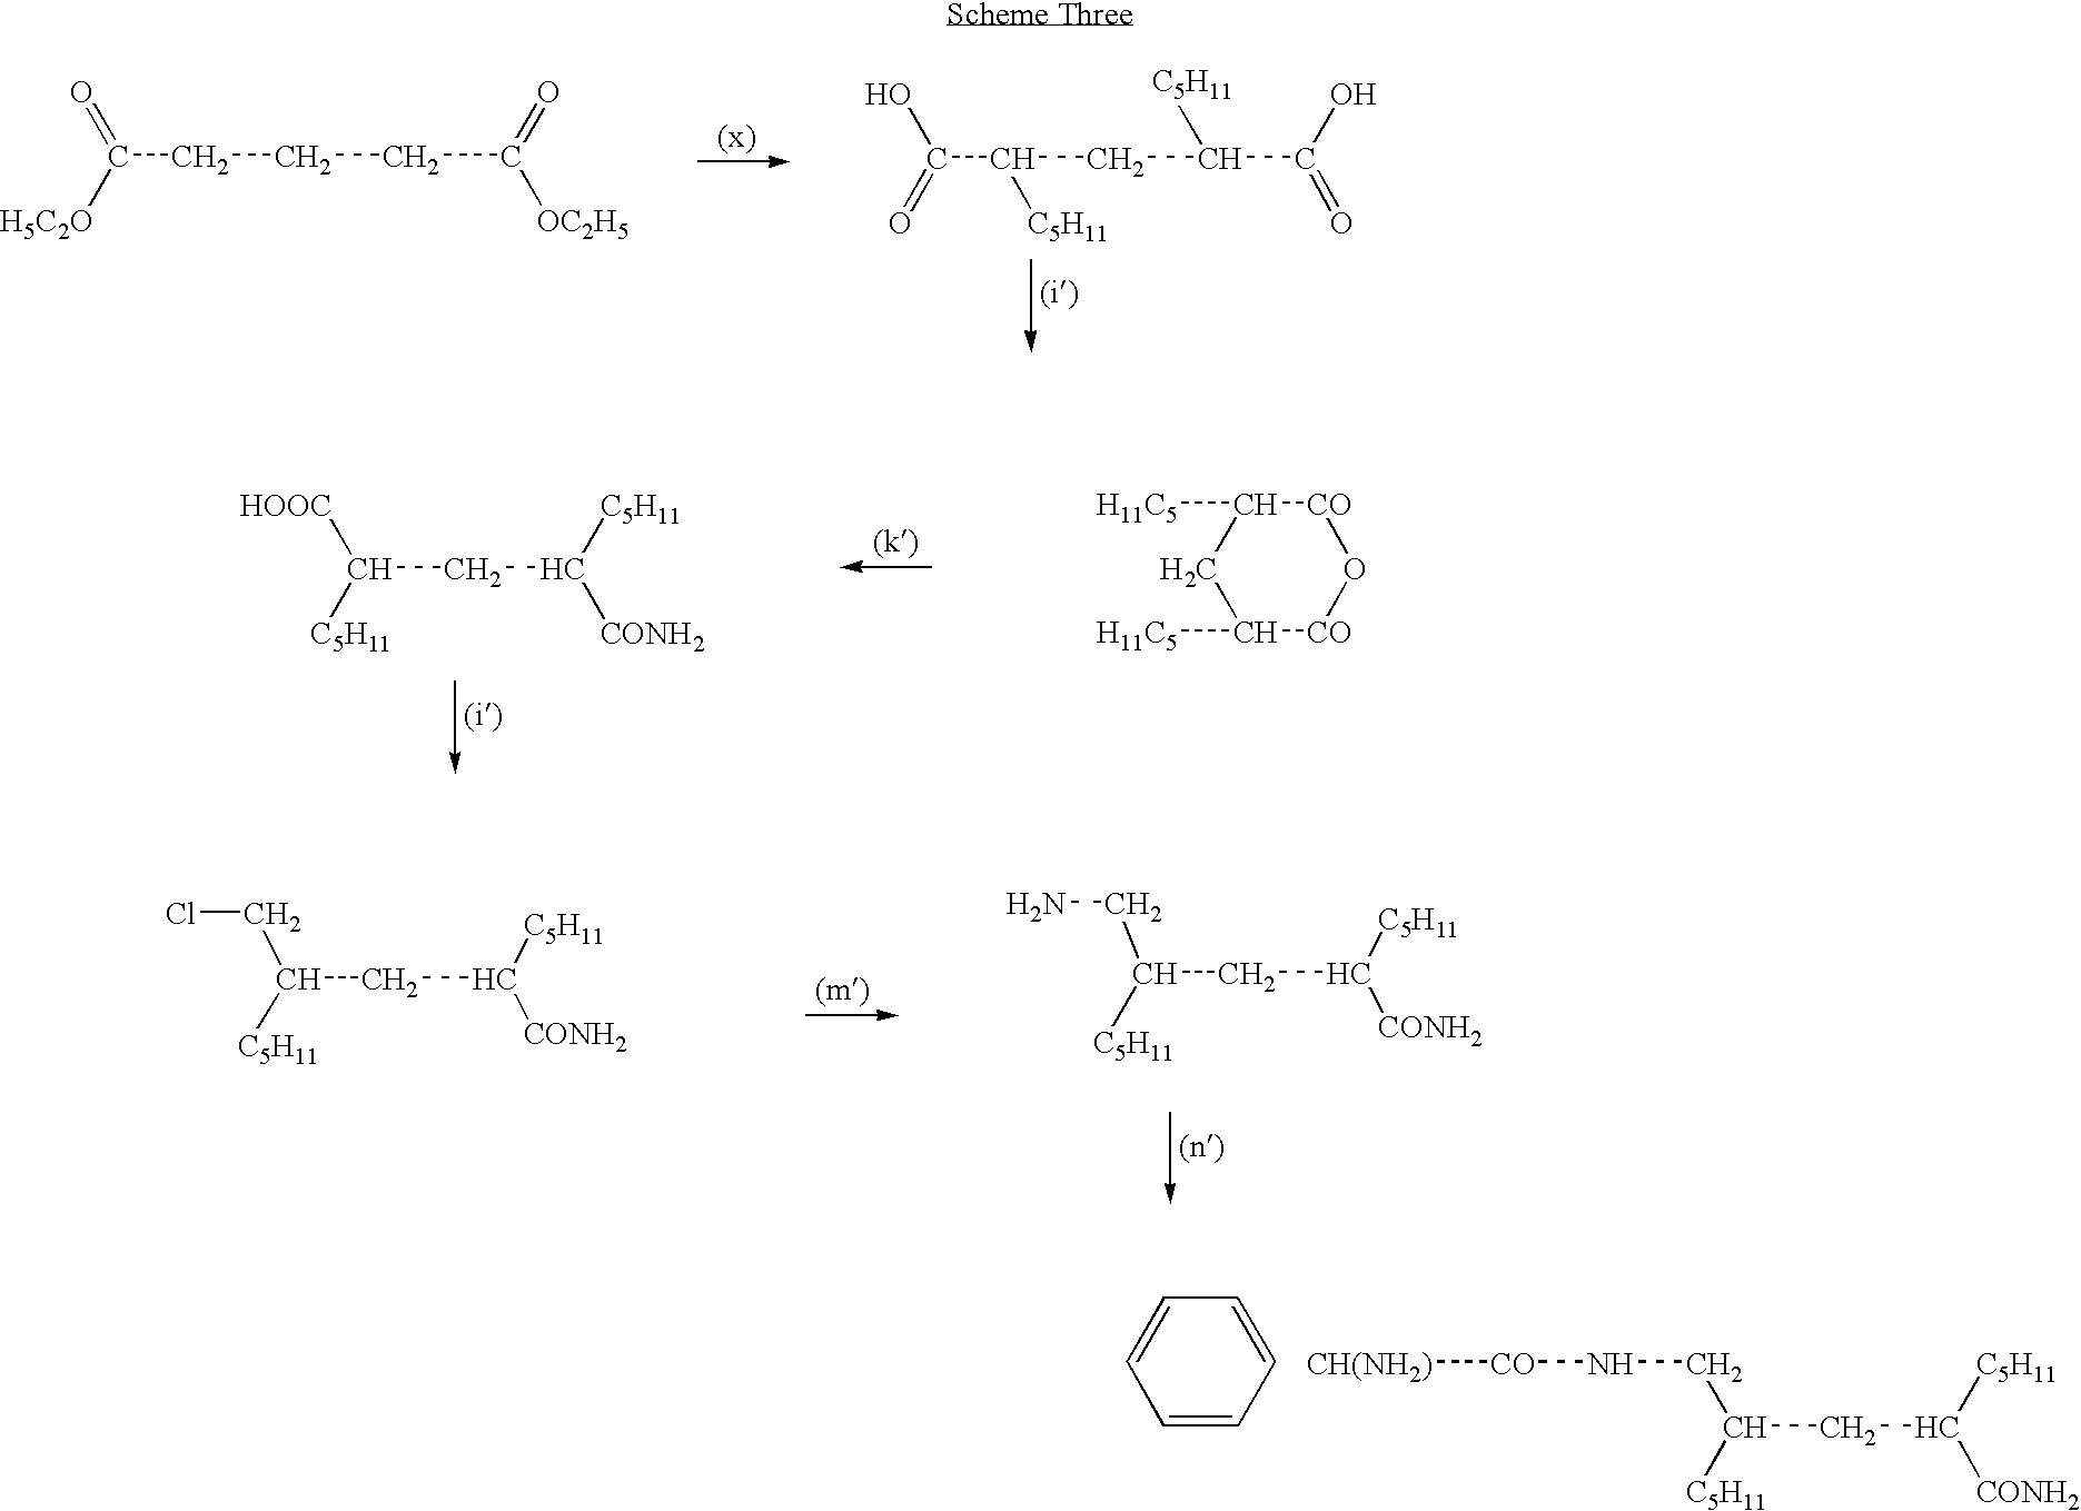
[CO]1C([H11C5])CC([H11C5])[CO]O1.C(C([HOOC])[C5H11])C([C5H11])[CONH2].C(C([H5C2O])=O)CCC([OC2H5])=O.C(C(=O)O)(CC(C(=O)O)[C5H11])[C5H11].C(C(CCl)[C5H11])C([C5H11])[CONH2].C(C(CN)[C5H11])C([C5H11])[CONH2].C1=CC=CC=C1.[CH(NH2)][CO]NCC([C5H11])CC([C5H11])[CONH2]
